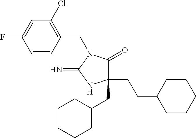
C1(CC2CCCCC2)(CCC2CCCCC2)C(=O)N(CC2=C(Cl)C=C(F)C=C2)C(=N)N1
